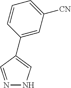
N1=CC(C2=CC([CN])=CC=C2)=CN1
